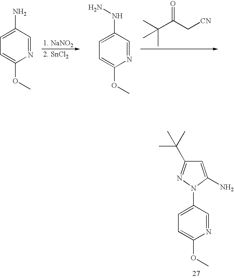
C1=C(N)C=NC(OC)=C1.C1=C(NN)C=NC(OC)=C1.CC(C(C[CN])=O)(C)C.C1=C(N2C(N)=CC(C(C)(C)C)=N2)C=NC(OC)=C1
